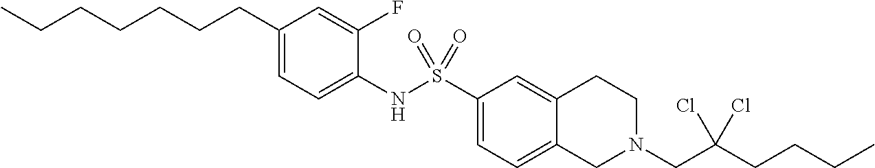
C1(CCCCCCC)=CC=C(NS(C2=CC=C3C(=C2)CCN(CC(CCCC)(Cl)Cl)C3)(=O)=O)C(F)=C1
